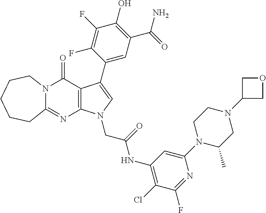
C12=NC3=C(C(=O)N1CCCCC2)C(C1=CC(C(=O)N)=C(O)C(F)=C1F)=CN3CC(=O)NC1=C(Cl)C(F)=NC(N2C(C)CN(C3COC3)CC2)=C1
